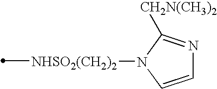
[NHSO2(CH2)2](C)N1C=CN=C1[CH2N(CH3)2]
